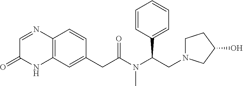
C12=C(C=C(CC(N(C(CN3CCC(O)C3)C3=CC=CC=C3)C)=O)C=C1)NC(=O)C=N2
